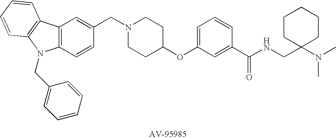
C1(CN2CCC(OC3=CC=CC(C(NCC4(N(C)C)CCCCC4)=O)=C3)CC2)=CC2=C(C=C1)N(CC1=CC=CC=C1)C1=C2C=CC=C1
